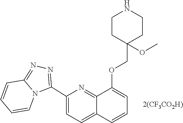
C12=NN=C(C3=CC=C4C(=N3)C(OCC3(OC)CCNCC3)=CC=C4)N1C=CC=C2
